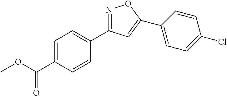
COC(C1=CC=C(C2=NOC(C3=CC=C(Cl)C=C3)=C2)C=C1)=O
